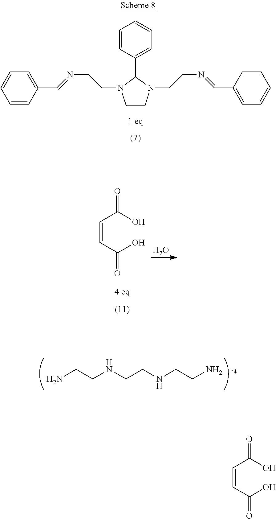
C1=CC(C2N(CCN=CC3=CC=CC=C3)CCN2CCN=CC2=CC=CC=C2)=CC=C1.C(=CC(O)=O)C(O)=O.O.NCCNCCNCCN.C(=CC(O)=O)C(O)=O
